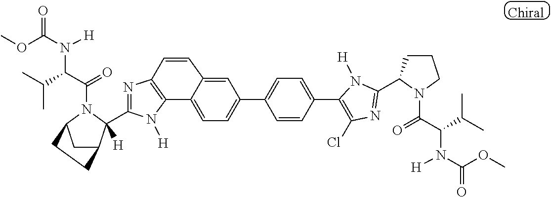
C12=C(N=C(C3([H])C4CC(N3C(=O)C(C(C)C)N([H])C(OC)=O)CC4)N1[H])C=CC1=CC(C3=CC=C(C4=C(Cl)N=C(C5CCCN5C(=O)C(C(C)C)N([H])C(OC)=O)N4[H])C=C3)=CC=C21
